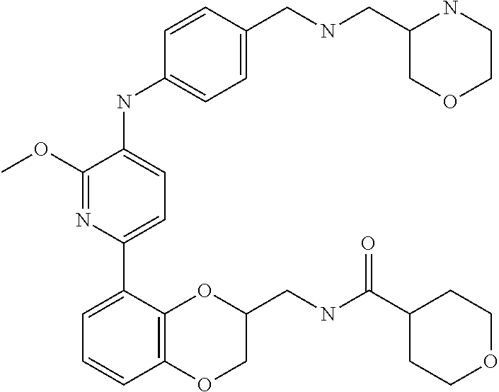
C1(C(NCC2OC3=C(OC2)C=CC=C3C2=CC=C(NC3=CC=C(CNCC4NCCOC4)C=C3)C(OC)=N2)=O)CCOCC1
